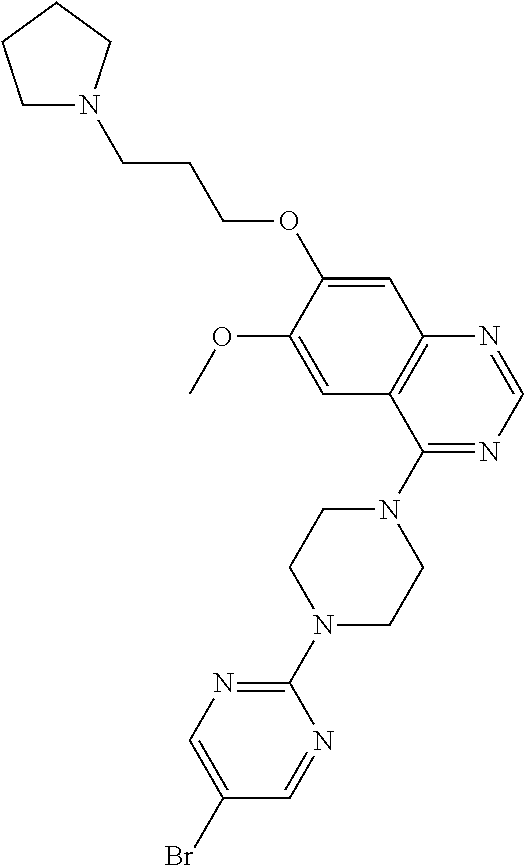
C1N(CCCOC2=CC3=C(C=C2OC)C(N2CCN(C4=NC=C(Br)C=N4)CC2)=NC=N3)CCC1
